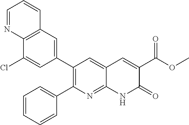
C12=C(C=C(C3=C(C4=CC=CC=C4)N=C4C(=C3)C=C(C(=O)OC)C(=O)N4)C=C1Cl)C=CC=N2
